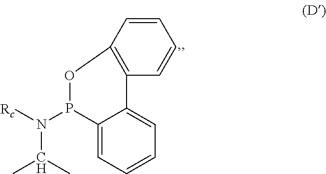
CC(C)N(P1C2=CC=CC=C2C2=C(C=CC=C2)O1)[Rc]
